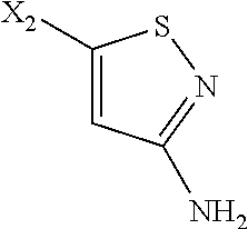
C1=C([X2])SN=C1N
